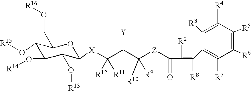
C1(O[R15])C(O[R14])C(O[R13])C([X]C(C(C([Z]C(=O)C([R2])=C([R8])C2=C([R7])C([R6])=C([R5])C([R4])=C2[R3])([R10])[R9])[Y])([R12])[R11])OC1CO[R16]
